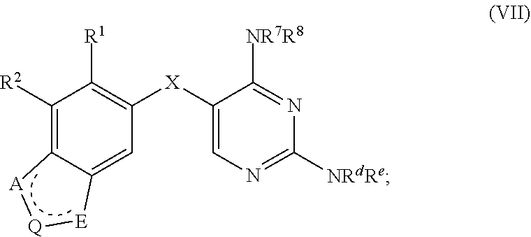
C12=C([R2])C([R1])=C([X]C3=CN=C([NRdRe])N=C3[NR7R8])C=C1[E][Q][A]2
